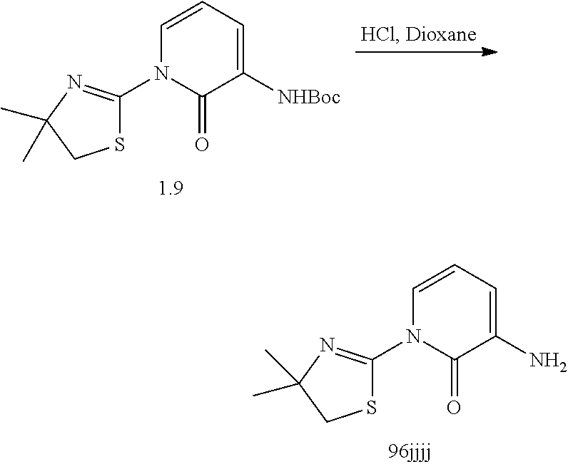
C1=CC=C([NHBoc])C(=O)N1C1=NC(C)(C)CS1.C1=CC=C(N)C(=O)N1C1=NC(C)(C)CS1
